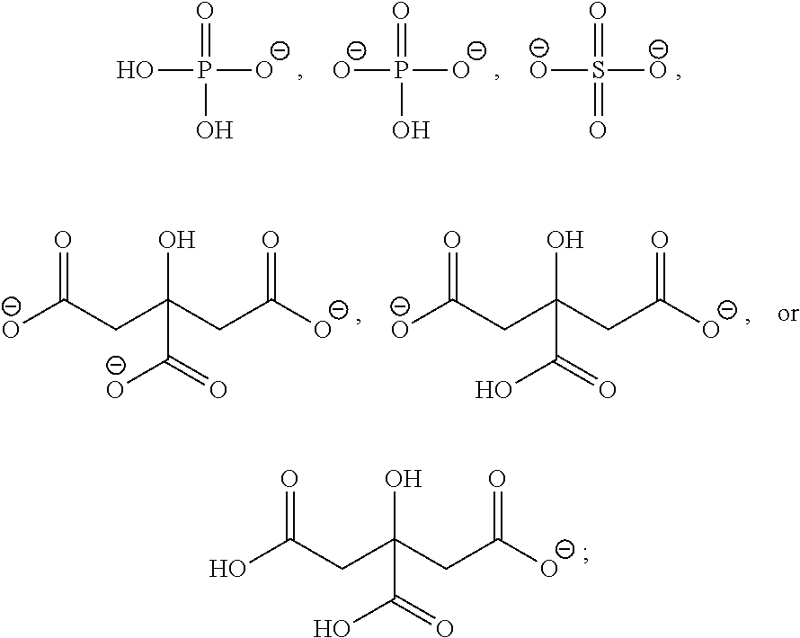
[O-]S(=O)([O-])=O.[O-]P(=O)([O-])O.OP(=O)([O-])O.[O-]C(CC(CC([O-])=O)(O)C(=O)[O-])=O.[O-]C(CC(CC([O-])=O)(O)C(=O)O)=O.OC(CC(CC([O-])=O)(O)C(=O)O)=O
